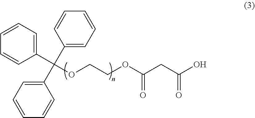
C1(C(C2=CC=CC=C2)(C2=CC=CC=C2)OCCOC(=O)CC(=O)O)=CC=CC=C1
